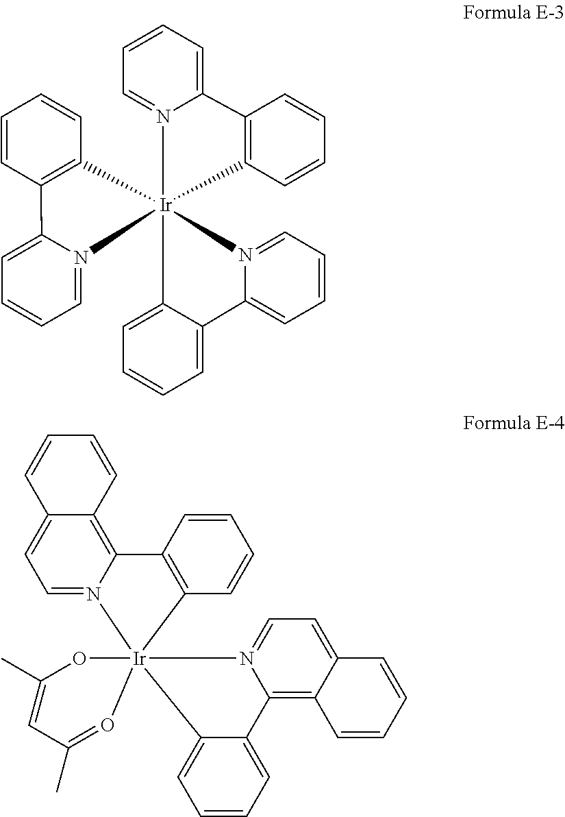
C1=CC=C2N(=C1)[Ir]13(C4=CC=CC=C4C4=CC=CC=N41)(C1=C2C=CC=C1)C1=C(C=CC=C1)C1=CC=CC=N13.C1=N2C(=C3C(=C1)C=CC=C3)C1=C(C=CC=C1)[Ir]213(N2=CC=C4C(=C2C2=CC=CC=C12)C=CC=C4)OC(C)=CC(C)=O3
